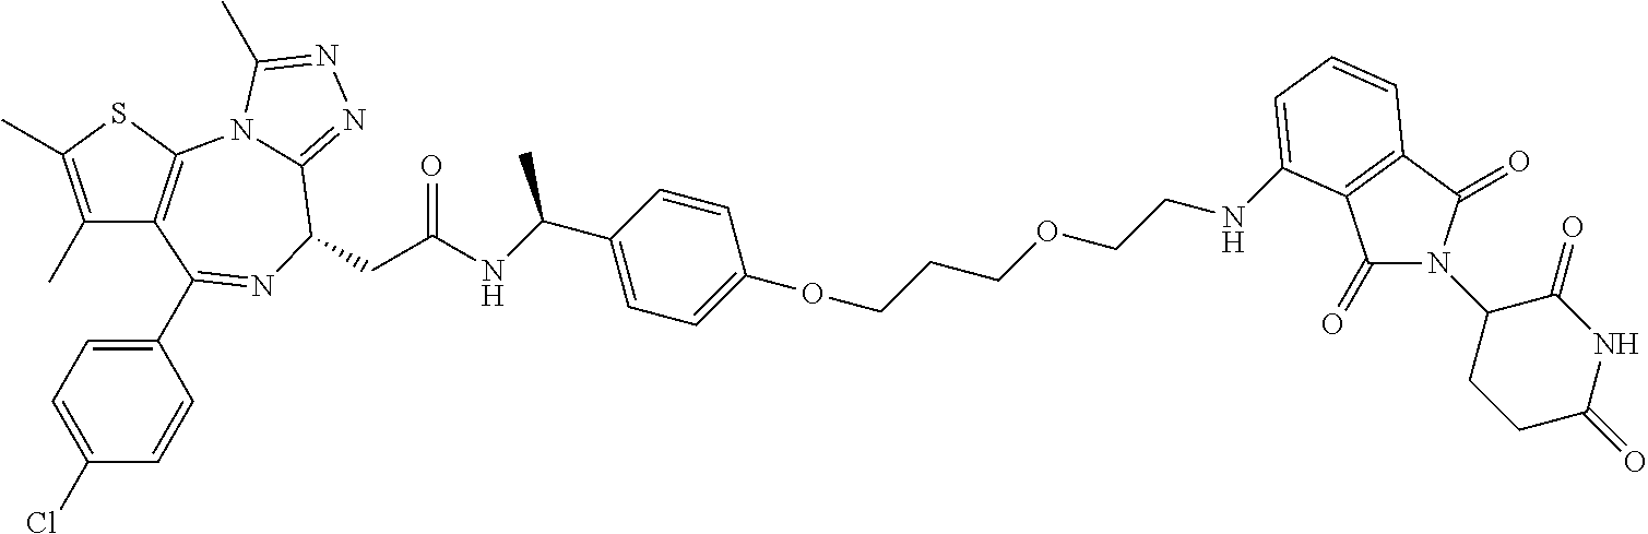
C(C(NC(C1=CC=C(OCCCOCCNC2=CC=CC3=C2C(=O)N(C2CCC(=O)NC2=O)C3=O)C=C1)C)=O)C1N=C(C2=CC=C(Cl)C=C2)C2=C(SC(C)=C2C)N2C1=NN=C2C
